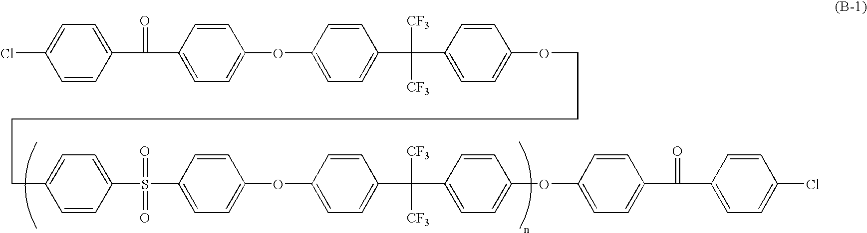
ClC1=CC=C(C(=O)C2=CC=C(OC3=CC=C(C([CF3])([CF3])C4=CC=C(OCCCCC5=CC=C(S(=O)(C6=CC=C(OC7=CC=C(C([CF3])([CF3])C8=CC=C(OC9=CC=C(C(C%10=CC=C(Cl)C=C%10)=O)C=C9)C=C8)C=C7)C=C6)=O)C=C5)C=C4)C=C3)C=C2)C=C1
